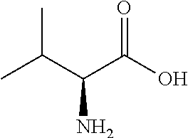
O=C(O)C(C(C)C)N
